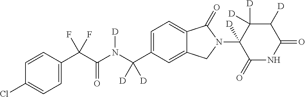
C1=CC(C(C(N(C(C2=CC=C3C(=C2)CN(C2([D])C(=O)NC(=O)C([D])C2([D])[D])C3=O)([D])[D])[D])=O)(F)F)=CC=C1Cl
